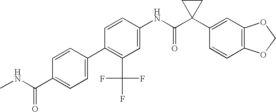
C1(NC(C2(C3=CC4=C(C=C3)OCO4)CC2)=O)=CC(C(F)(F)F)=C(C2=CC=C(C(=O)NC)C=C2)C=C1
